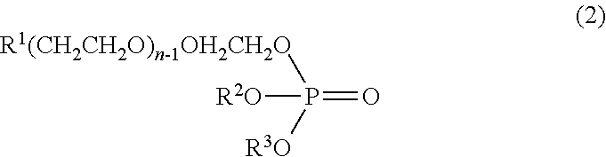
[R2O]P(=O)([R1(CH2CH2O)n-1OH2CH2O])[R3O]
